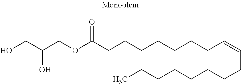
C(OC(CCCCCCCC=CCCCCCCCC)=O)C(CO)O
